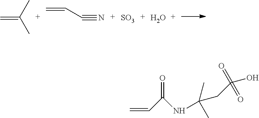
C(=C)C#N.C(=C)(C)C.[SO3].O.N(C(CC(O)(=O)=O)(C)C)C(C=C)=O
